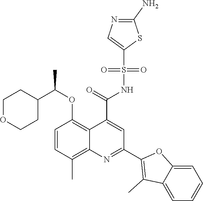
C1=CC(C)=C2C(=C1OC(C1CCOCC1)C)C(C(=O)NS(C1=CN=C(N)S1)(=O)=O)=CC(C1=C(C)C3=CC=CC=C3O1)=N2
